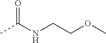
CC(NCCOC)=O
